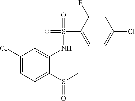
C1(Cl)=CC=C(S(C)=O)C(NS(=O)(=O)C2=CC=C(Cl)C=C2F)=C1
